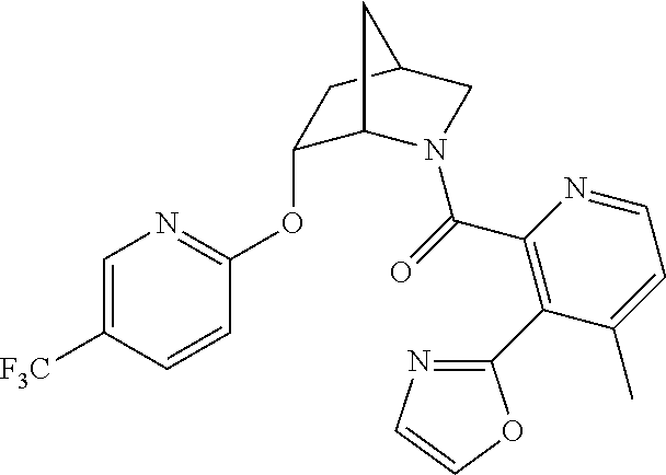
C1=C([F3C])C=CC(OC2C3N(C(=O)C4=C(C5=NC=CO5)C(C)=CC=N4)CC(C2)C3)=N1
